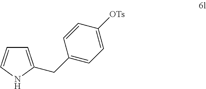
C1=CNC(CC2=CC=C([OTs])C=C2)=C1
